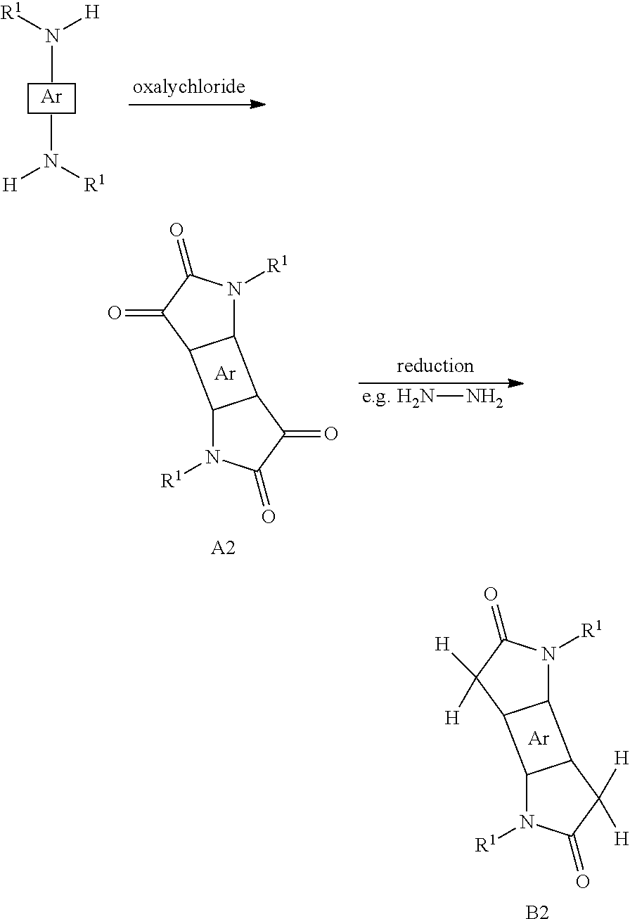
CN([R1])[H].[Ar].CN([R1])[H].[Ar].C12N([R1])C(=O)C([H])([H])C1C1N([R1])C(=O)C([H])([H])C21.[B2].[Ar].C12N([R1])C(=O)C(=O)C1C1N([R1])C(=O)C(=O)C21.[A2].[e.g. H2N]N
